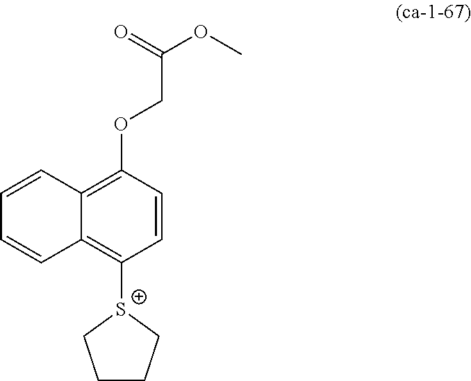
C12=C([S+]3CCCC3)C=CC(OCC(OC)=O)=C1C=CC=C2
